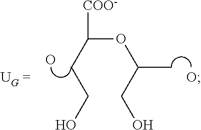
[COO-]C(OC(C)CO)CCO.O.O
